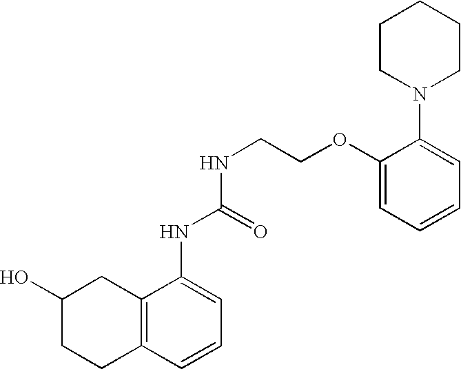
C1(O)CCC2=C(C1)C(NC(NCCOC1=CC=CC=C1N1CCCCC1)=O)=CC=C2
